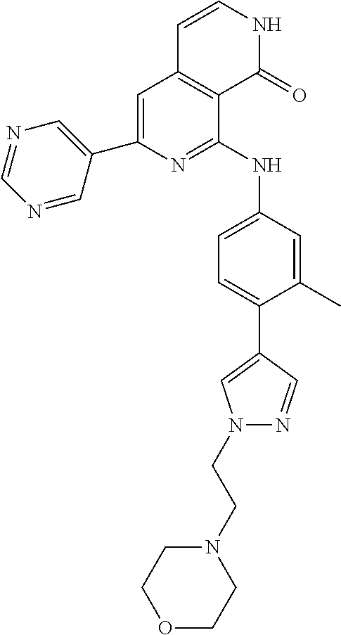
C1(C2=CC3=C(C(NC4=CC=C(C5=CN(CCN6CCOCC6)N=C5)C(C)=C4)=N2)C(=O)NC=C3)=CN=CN=C1
